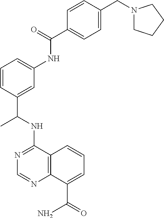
C1(NC(C)C2=CC(NC(=O)C3=CC=C(CN4CCCC4)C=C3)=CC=C2)=NC=NC2=C1C=CC=C2C(=O)N
